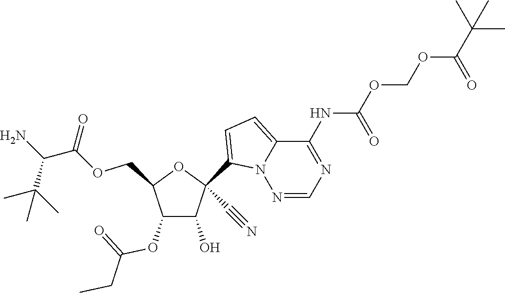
C1(O)C(OC(=O)CC)C(COC(=O)C(N)C(C)(C)C)OC1(C1=CC=C2N1N=CN=C2NC(=O)OCOC(C(C)(C)C)=O)C#N
